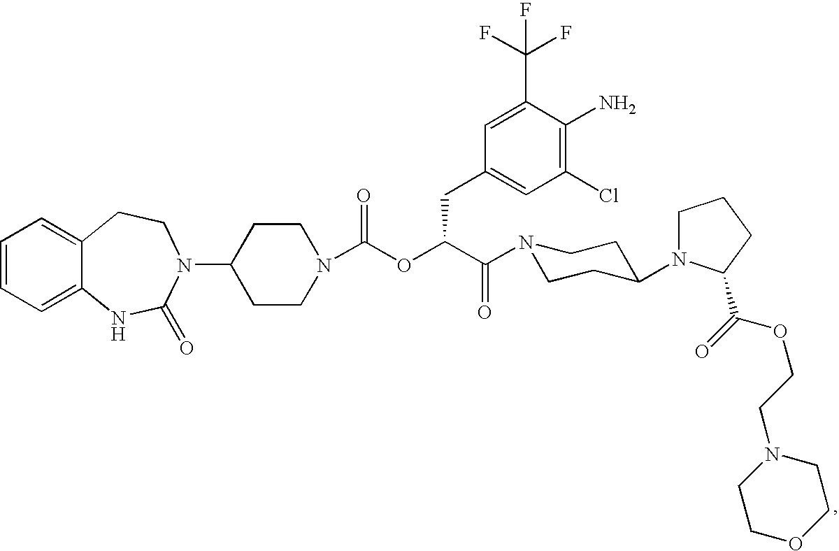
C1=CC=C2C(=C1)CCN(C1CCN(C(OC(C(=O)N3CCC(N4CCCC4C(=O)OCCN4CCOCC4)CC3)CC3=CC(Cl)=C(N)C(C(F)(F)F)=C3)=O)CC1)C(=O)N2
